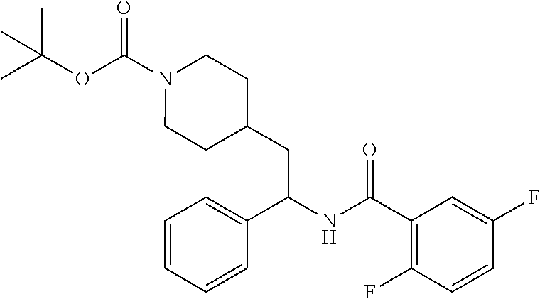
CC(OC(N1CCC(CC(NC(C2=C(F)C=CC(F)=C2)=O)C2=CC=CC=C2)CC1)=O)(C)C
